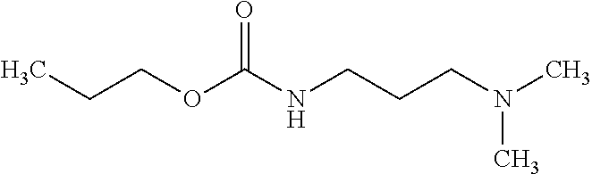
C(COC(NCCCN(C)C)=O)C
